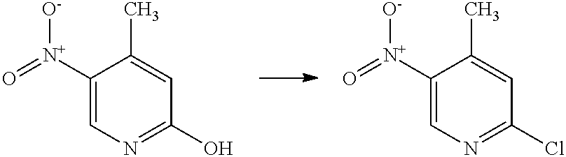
C1([N+](=O)[O-])=CN=C(O)C=C1C.C1([N+](=O)[O-])=CN=C(Cl)C=C1C
